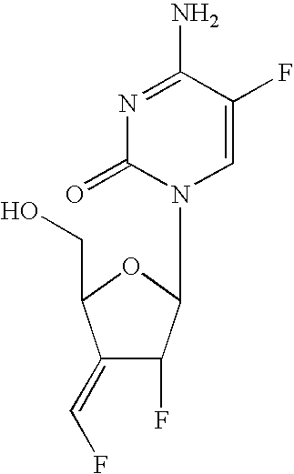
N1=C(N)C(F)=CN(C2C(F)C(=CF)C(CO)O2)C1=O
